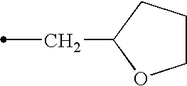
C(C)C1CCCO1
